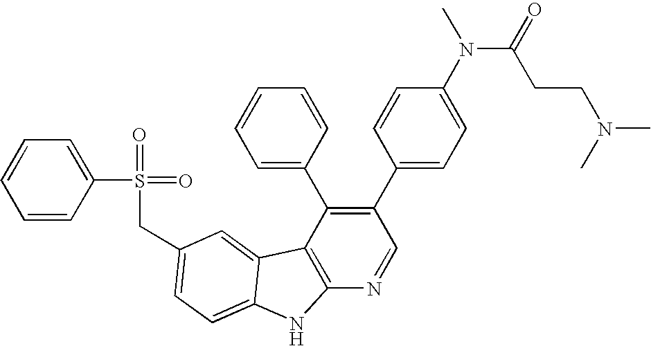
C(C1=CC=C2C(=C1)C1=C(N=CC(C3=CC=C(N(C(=O)CCN(C)C)C)C=C3)=C1C1=CC=CC=C1)N2)S(=O)(=O)C1=CC=CC=C1
